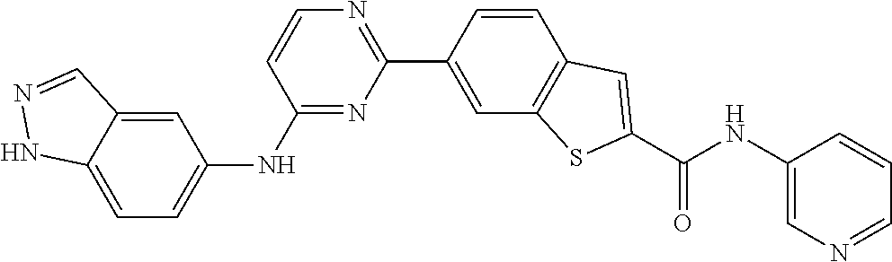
C12=CC=C(NC3=NC(C4=CC5=C(C=C4)C=C(C(NC4=CN=CC=C4)=O)S5)=NC=C3)C=C1C=NN2
